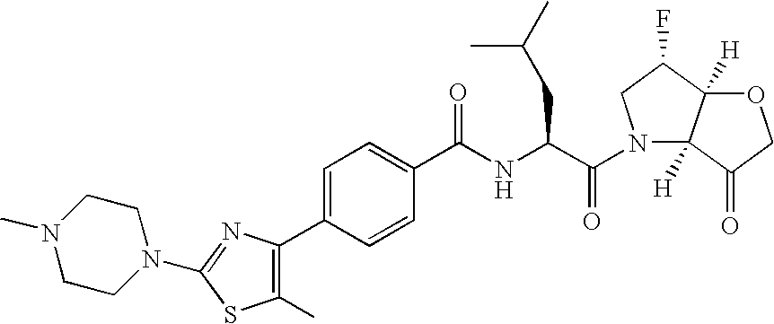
C1CN(C2=NC(C3=CC=C(C(=O)NC(CC(C)C)C(N4C5([H])C([H])(C(F)C4)OCC5=O)=O)C=C3)=C(C)S2)CCN1C
